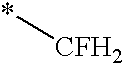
*[CFH2]
